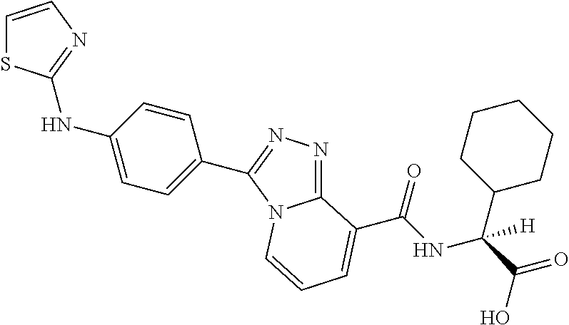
C1=CN=C(NC2=CC=C(C3=NN=C4N3C=CC=C4C(NC(C(O)=O)(C3CCCCC3)[H])=O)C=C2)S1
